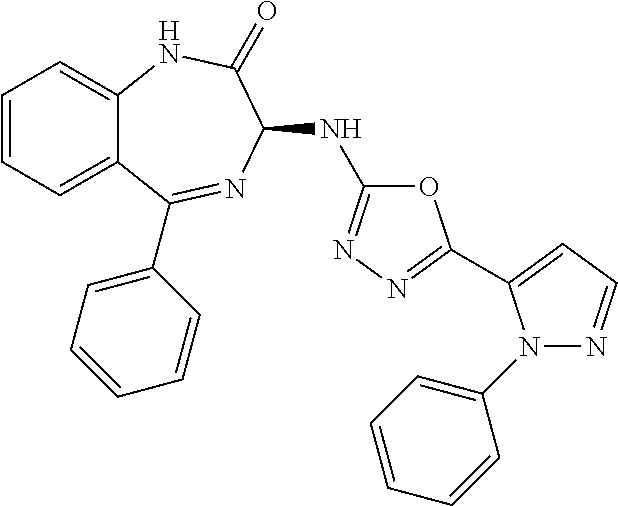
C1=CC=C2C(=C1)NC(=O)C(NC1=NN=C(C3=CC=NN3C3=CC=CC=C3)O1)N=C2C1=CC=CC=C1
